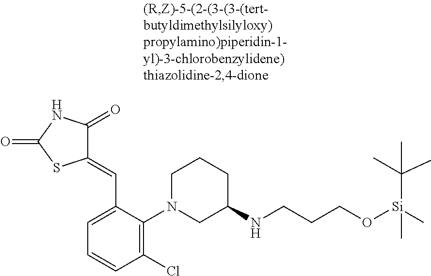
C1=C(C=C2C(=O)NC(=O)S2)C(N2CC(NCCCO[Si](C)(C(C)(C)C)C)CCC2)=C(Cl)C=C1
